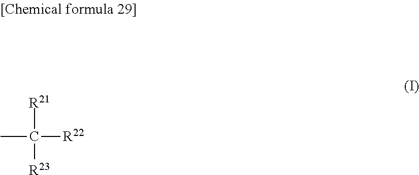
[R21]C([R22])(C)[R23]
